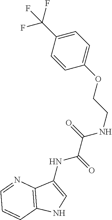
C1(OCCNC(C(=O)NC2=CNC3=C2N=CC=C3)=O)=CC=C(C(F)(F)F)C=C1
